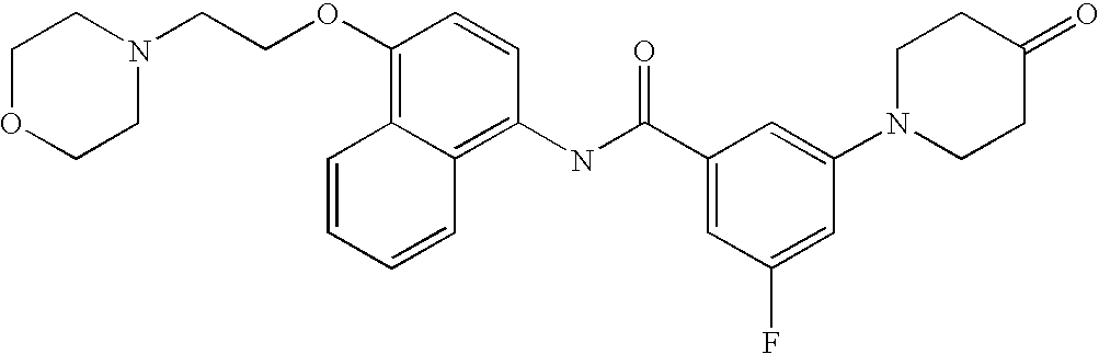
C1(OCCN2CCOCC2)=C2C(=C(NC(C3=CC(F)=CC(N4CCC(=O)CC4)=C3)=O)C=C1)C=CC=C2
